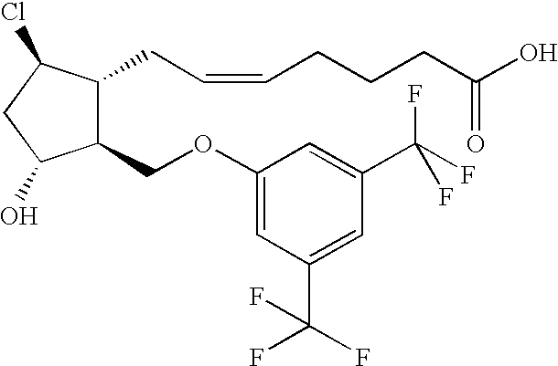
C1(OCC2C(CC=CCCCC(O)=O)C(Cl)CC2O)=CC(C(F)(F)F)=CC(C(F)(F)F)=C1
